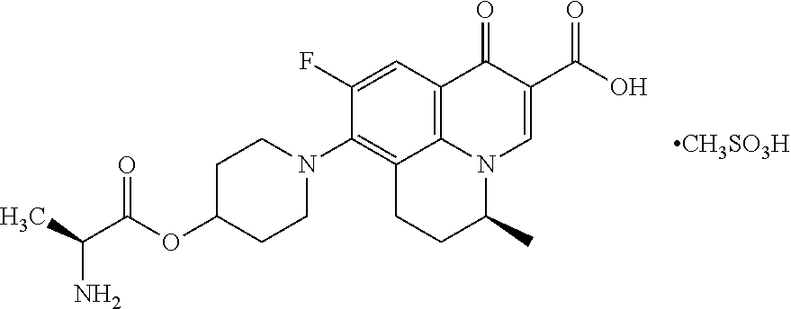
C1C(OC(C(N)C)=O)CCN(C2=C3C4=C(C=C2F)C(=O)C(C(O)=O)=CN4C(C)CC3)C1.[CH3SO3H]
